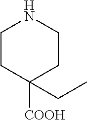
C1CC([COOH])(CC)CCN1
